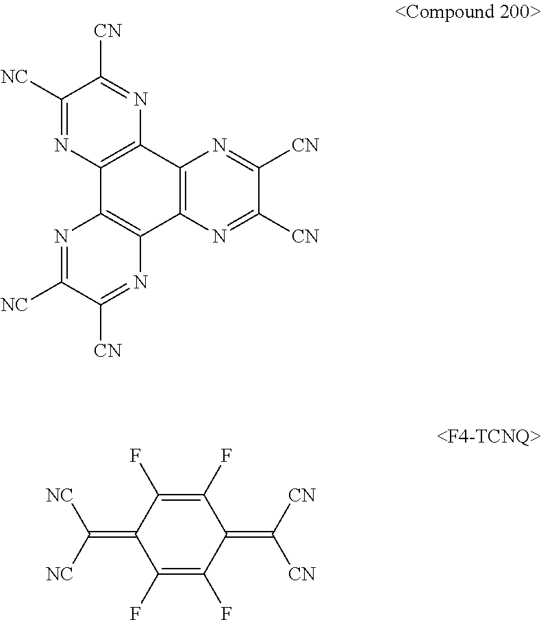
C1([NC])=NC2=C(N=C1[CN])C1=C(C3=C2N=C([NC])C([CN])=N3)N=C([CN])C([CN])=N1.C1(F)=C(F)C(=C([NC])[NC])C(F)=C(F)C1=C([CN])[CN]
